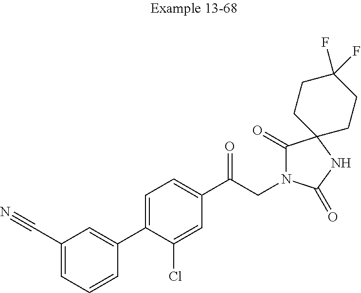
C1(C#N)=CC=CC(C2=CC=C(C(CN3C(=O)C4(NC3=O)CCC(F)(F)CC4)=O)C=C2Cl)=C1
